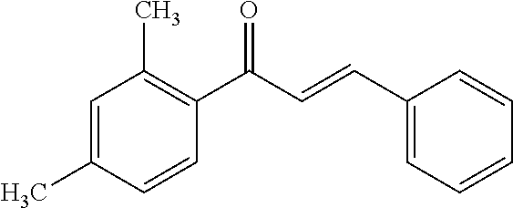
C1=CC(C=CC(C2=C(C)C=C(C)C=C2)=O)=CC=C1
